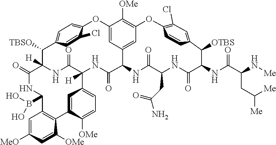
C(C([Me])[Me])C(C(NC1C(=O)NC(CC(N)=O)C(=O)NC2C(=O)NC3([H])C4=CC=C([OMe])C(=C4)C4=C(C=C([MeO])C=C4[OMe])C(B(O)O)NC(=O)C([H])(C([TBSO])C4=CC=C(C(Cl)=C4)OC4=CC2=CC(=C4[OMe])OC2=C(Cl)C=C(C1[OTBS])C=C2)NC3=O)=O)N[Me]
